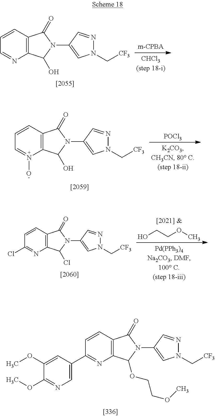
C1=CC2=C(N=C1C1=CN=C(OC)C(OC)=C1)C(OCCOC)N(C1=CN(C[CF3])N=C1)C2=O.C1=CC2=C(N=C1)C(O)N(C1=CN(C[CF3])N=C1)C2=O.C1=CC2=C(N(O)=C1)C(O)N(C1=CN(C[CF3])N=C1)C2=O.[POCl3].OCCOC.C1=CC2=C(N=C1Cl)C(Cl)N(C1=CN(C[CF3])N=C1)C2=O
